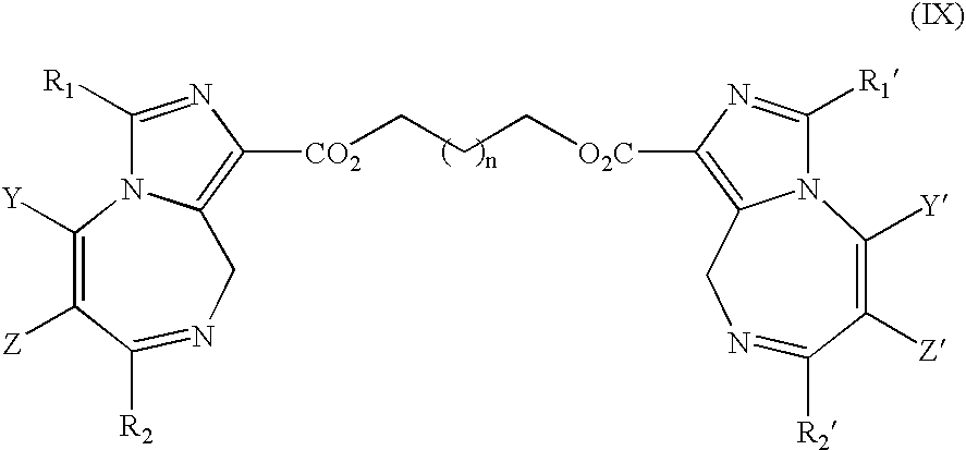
C1([Y])=C([Z])C([R2])=NCC2=C([CO2]CCC[O2C]C3=C4N(C([R1])=N3)C([Y])=C([Z])C([R2])=NC4)N=C([R1])N12
